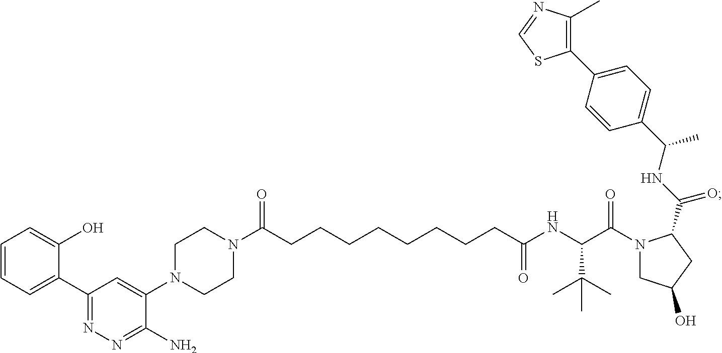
N1(C(=O)CCCCCCCCC(NC(C(N2CC(O)CC2C(NC(C2=CC=C(C3=C(C)N=CS3)C=C2)C)=O)=O)C(C)(C)C)=O)CCN(C2=CC(C3=CC=CC=C3O)=NN=C2N)CC1
